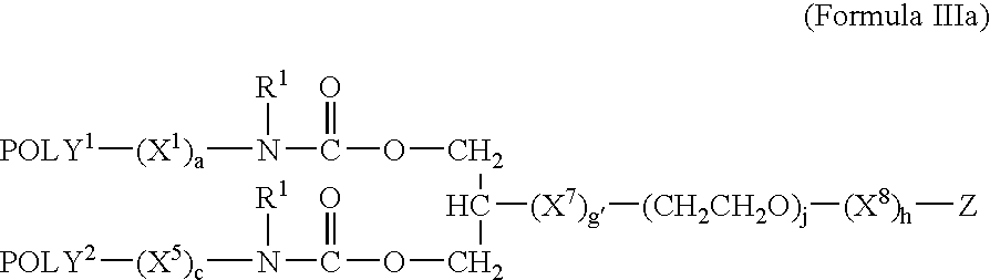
[POLY1][(X1)a]N(C(OCC([(X7)g][(CH2CH2O)j][(X8)h][Z])COC(N([(X5)c][POLY2])[R1])=O)=O)[R1]
